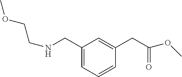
C1(CNCCOC)=CC=CC(CC(=O)OC)=C1
